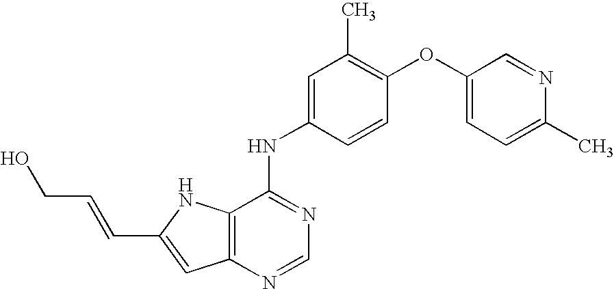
OCC=CC1=CC2=C(N1)C(NC1=CC(C)=C(OC3=CC=C(C)N=C3)C=C1)=NC=N2
